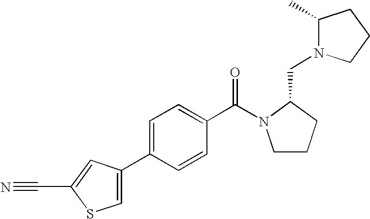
C1=C(C2=CSC(C#N)=C2)C=CC(C(N2CCCC2CN2C(C)CCC2)=O)=C1
